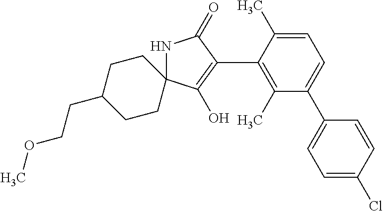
N1C2(C(O)=C(C3=C(C)C(C4=CC=C(Cl)C=C4)=CC=C3C)C1=O)CCC(CCOC)CC2
